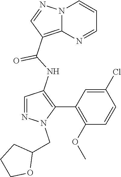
N12C(=C(C(NC3=C(C4=C(OC)C=CC(Cl)=C4)N(CC4CCCO4)N=C3)=O)C=N1)N=CC=C2
